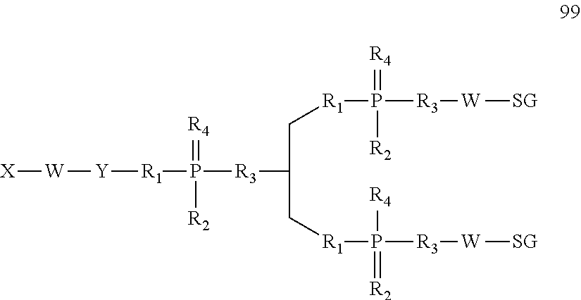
[X][W][Y][R1]P([R3]C(C[R1]P([R3][W][SG])(=[R4])[R2])C[R1]P([R4])(=[R2])[R3][W][SG])(=[R4])[R2]
